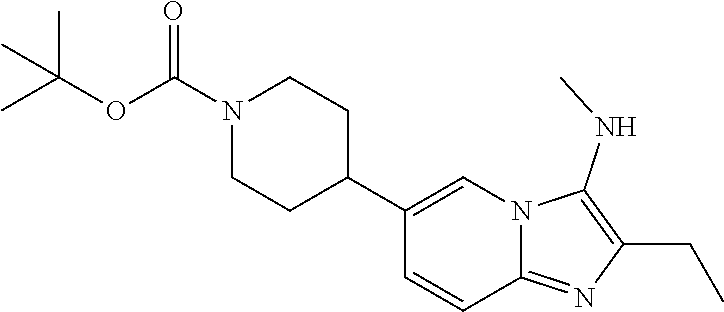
C1(C2=CN3C(=NC(CC)=C3NC)C=C2)CCN(C(OC(C)(C)C)=O)CC1
